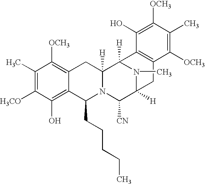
C1(C)=C([H3CO])C(O)=C2C(=C1[OCH3])CC1([H])N(C2CCCCC)C([CN])C2([H])N(C)C1([H])C1=C(C2)C([OCH3])=C(C)C([OCH3])=C1O
